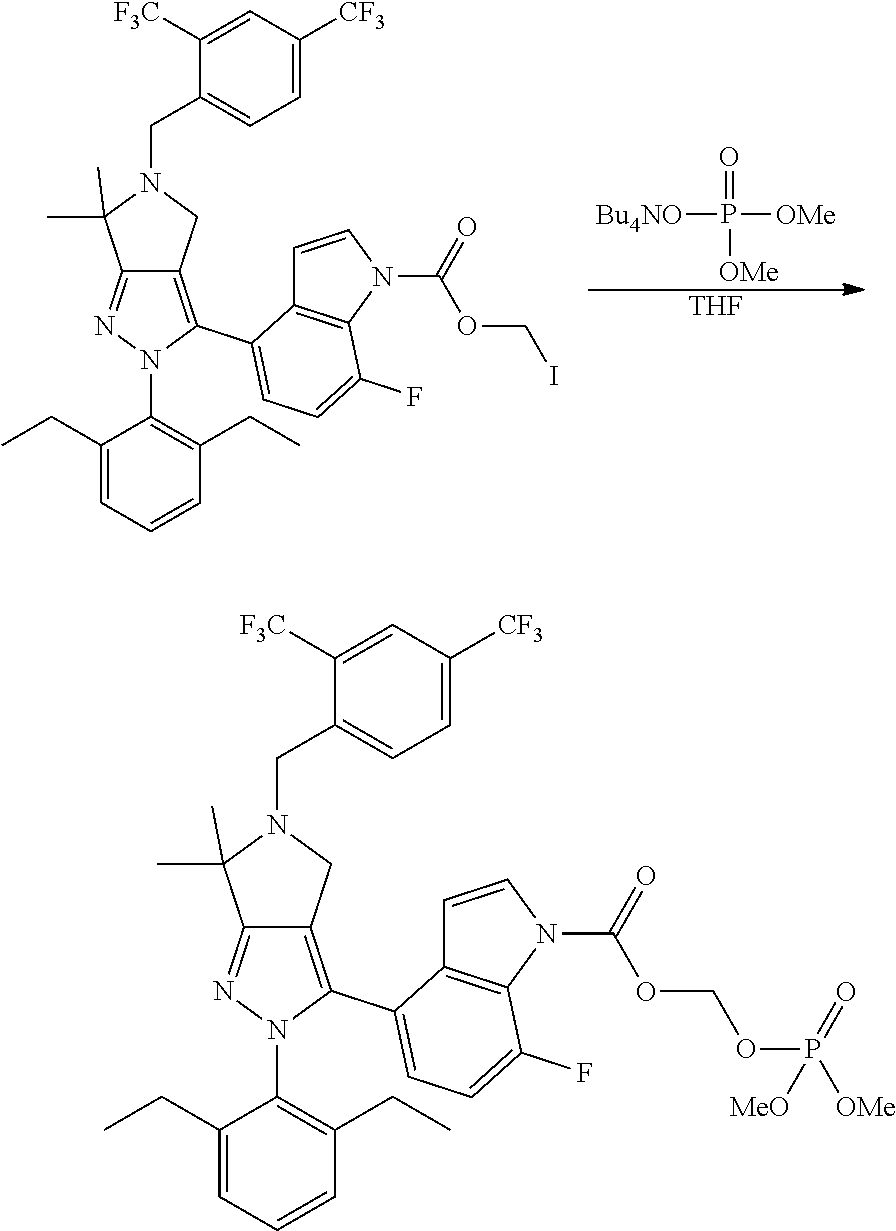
[Bu4NO]P([OMe])(=O)[OMe].[THF].C12=C(C3=CC=C(F)C4=C3C=CN4C(=O)OCI)N(C3=C(CC)C=CC=C3CC)N=C1C(C)(C)N(CC1=CC=C([CF3])C=C1[F3C])C2.C12=C(C3=CC=C(F)C4=C3C=CN4C(=O)OCOP([OMe])(=O)[MeO])N(C3=C(CC)C=CC=C3CC)N=C1C(C)(C)N(CC1=CC=C([CF3])C=C1[F3C])C2
